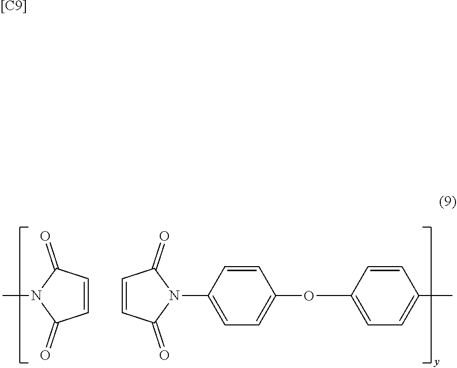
CN1C(=O)C=CC1=O.C1=CC(=O)N(C2=CC=C(OC3=CC=C(C)C=C3)C=C2)C1=O.[[C9]]
